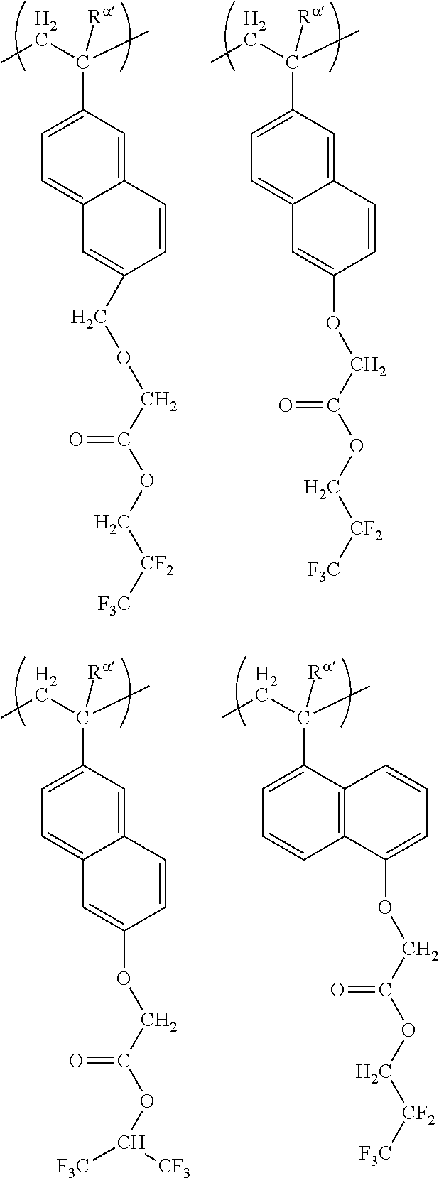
CCC(C)([Ra])C1=CC=C2C(=C1)C=CC(COCC(OC[CF2][F3C])=O)=C2.CCC(C)([Ra])C1=CC=C2C(=C1)C=CC(OCC(OC[CF2][F3C])=O)=C2.CCC(C)([Ra])C1=CC=C2C(=C1)C=CC(OCC(OC([F3C])[CF3])=O)=C2.CCC(C)([Ra])C1=CC=CC2=C1C=CC=C2OCC(OC[CF2][F3C])=O
